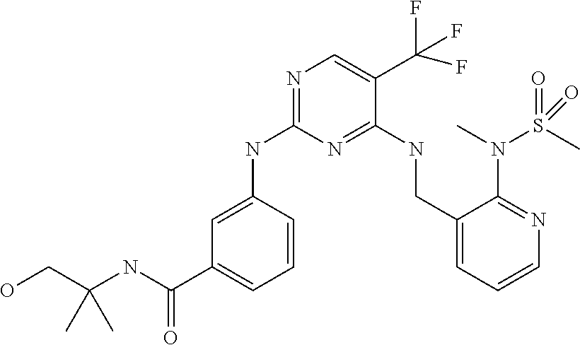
C1(NC2=NC=C(C(F)(F)F)C(NCC3=CC=CN=C3N(S(C)(=O)=O)C)=N2)=CC(C(NC(CO)(C)C)=O)=CC=C1
